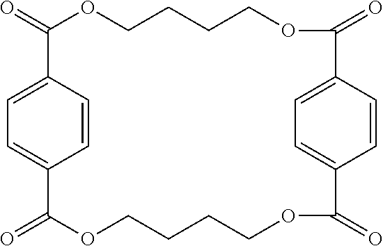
C1=C2C=CC(=C1)C(=O)OCCCCOC(=O)C1=CC=C(C(=O)OCCCCOC2=O)C=C1
